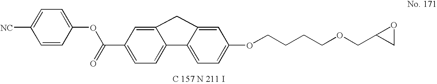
C(C1=CC=C2C(=C1)CC1=CC(OCCCCOCC3CO3)=CC=C21)(=O)OC1=CC=C([NC])C=C1
